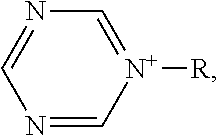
N1=CN=C[N+]([R])=C1
